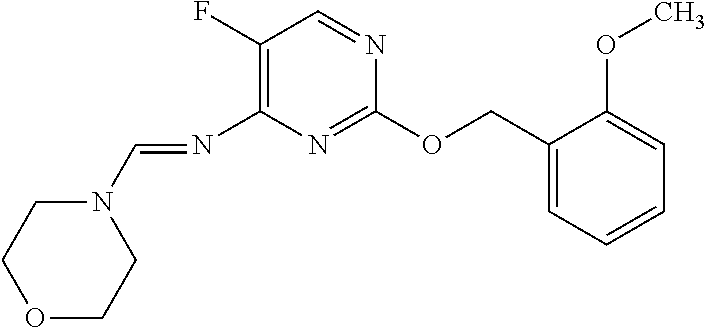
C1(OCC2=CC=CC=C2OC)=NC(N=CN2CCOCC2)=C(F)C=N1
